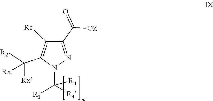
C1(C([OZ])=O)=NN(C([R4])([R4])[R1])C(C([R2])([Rx])[Rx])=C1[Rc]
